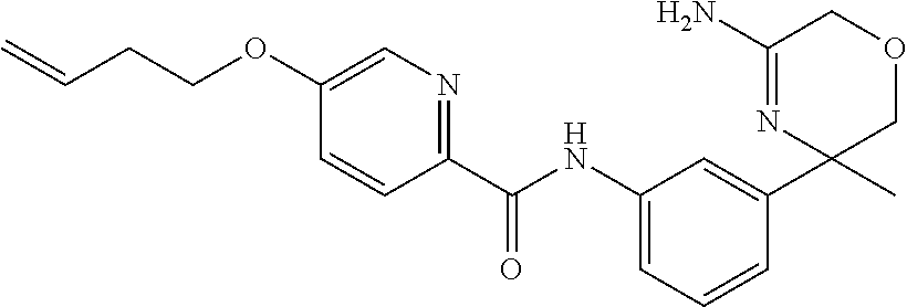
C1(C(=O)NC2=CC=CC(C3(C)COCC(N)=N3)=C2)=NC=C(OCCC=C)C=C1
